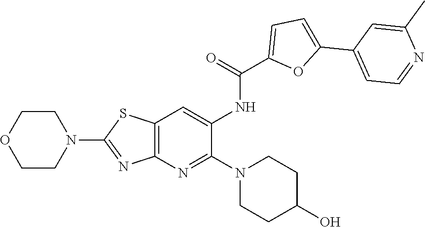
C1COCCN1C1=NC2=C(S1)C=C(NC(=O)C1=CC=C(C3=CC=NC(C)=C3)O1)C(N1CCC(O)CC1)=N2
